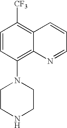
C1=CC(N2CCNCC2)=C2C(=C1[CF3])C=CC=N2
